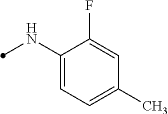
C1(NC)=CC=C(C)C=C1F
